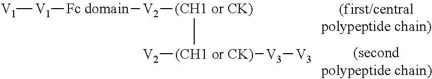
[(CH1 or CK)]([V2])[V3][V3].[V1][V1][Fc domain][V2][(CH1 or CK)]
